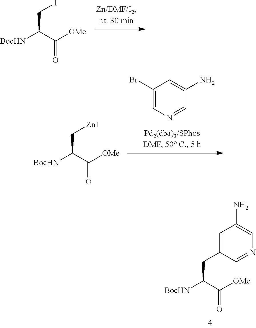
C(CI)([BocHN])C([OMe])=O.C1(Br)=CN=CC(N)=C1.C(C[ZnI])([BocHN])C([OMe])=O.C(CC1=CC(N)=CN=C1)([BocHN])C([OMe])=O
